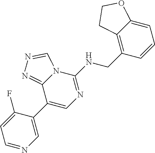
C1(C2=CN=C(NCC3=C4C(=CC=C3)OCC4)N3C2=NN=C3)=CN=CC=C1F
